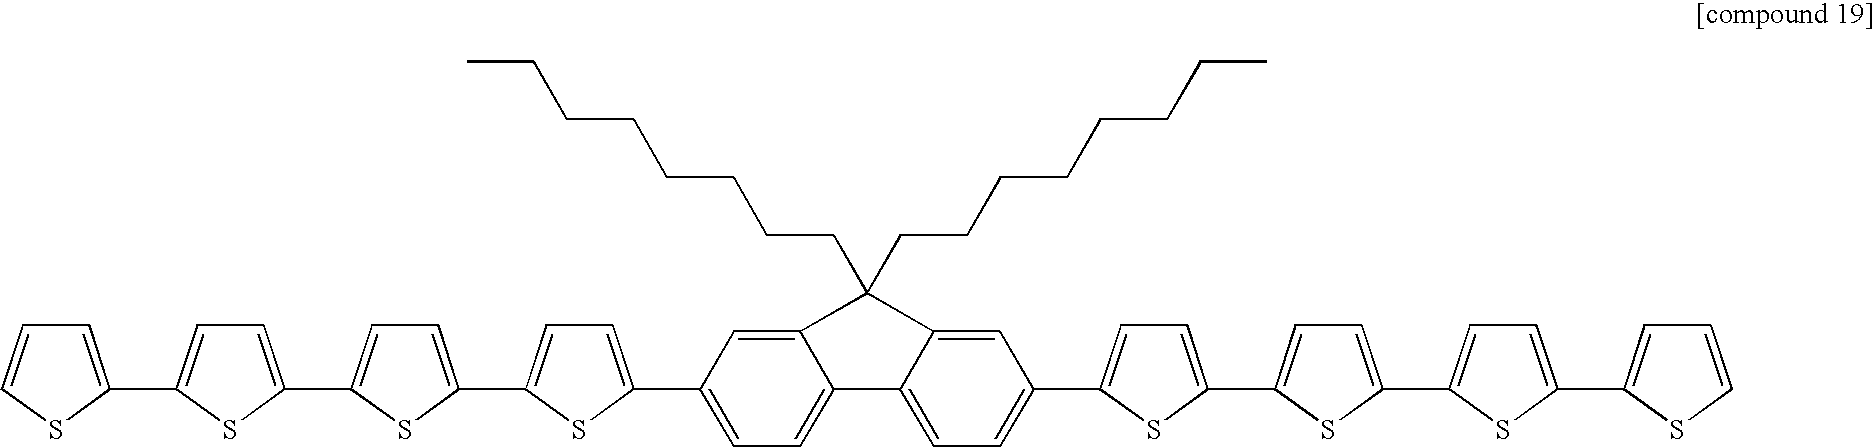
C1=C(C2=CC=C(C3=CC=C(C4=CC=C(C5=CC=C6C(=C5)C(CCCCCCCC)(CCCCCCCC)C5=CC(C7=CC=C(C8=CC=C(C9=CC=C(C%10=CC=CS%10)S9)S8)S7)=CC=C65)S4)S3)S2)SC=C1
